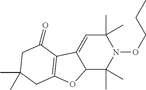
C12C(C)(C)N(OCCC)C(C)(C)C=C1C1=C(O2)CC(C)(C)CC1=O
